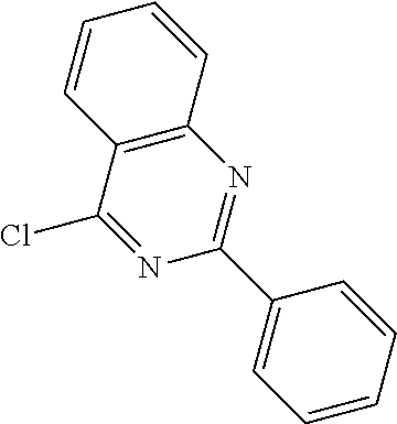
C12=C(N=C(C3=CC=CC=C3)N=C1Cl)C=CC=C2
